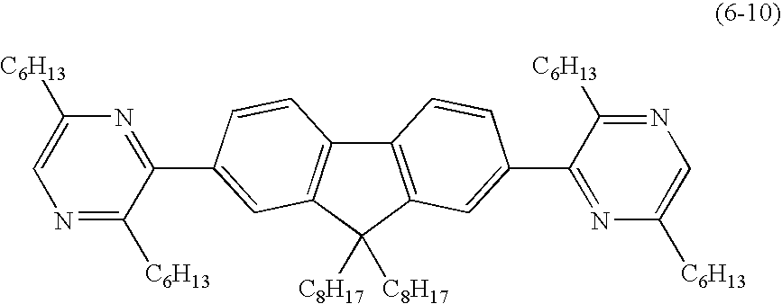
C12=C(C([C8H17])([C8H17])C3=C1C=CC(C1=NC([C6H13])=CN=C1[C6H13])=C3)C=C(C1=NC([C6H13])=CN=C1[C6H13])C=C2
